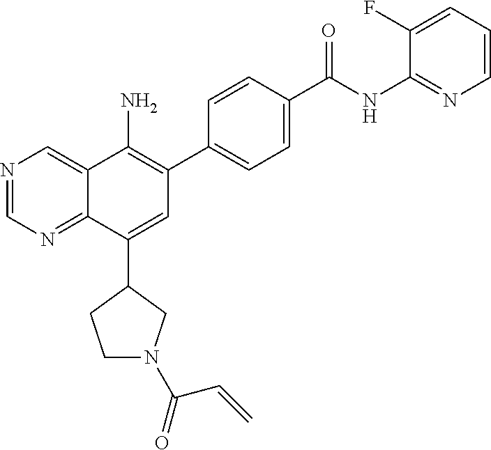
N1=CN=C2C(=C1)C(N)=C(C1=CC=C(C(NC3=NC=CC=C3F)=O)C=C1)C=C2C1CCN(C(C=C)=O)C1
